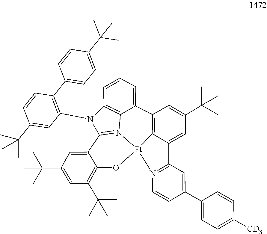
[Pt]123C4=C(C5=CC=CC6=C5N1=C(N6C1=C(C5=CC=C(C(C)(C)C)C=C5)C=CC(C(C)(C)C)=C1)C1=CC(C(C)(C)C)=CC(C(C)(C)C)=C1O2)C=C(C(C)(C)C)C=C4C1=N3C=CC(C2=CC=C([CD3])C=C2)=C1
